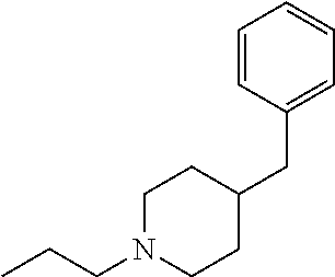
C1N(CCC)CCC(CC2=CC=CC=C2)C1
